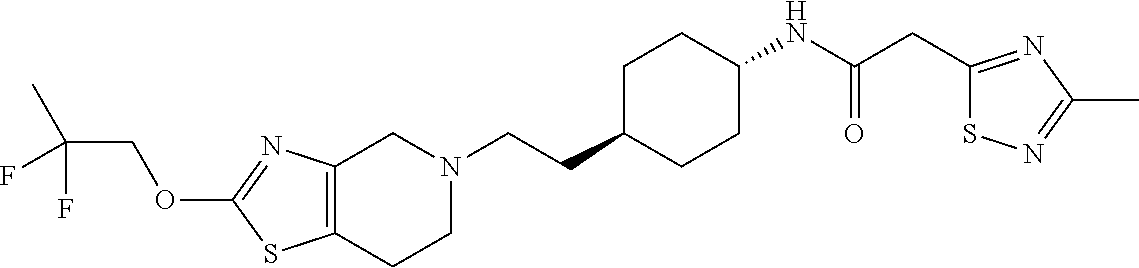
C12=C(CCN(CCC3CCC(NC(CC4=NC(C)=NS4)=O)CC3)C1)SC(OCC(C)(F)F)=N2
